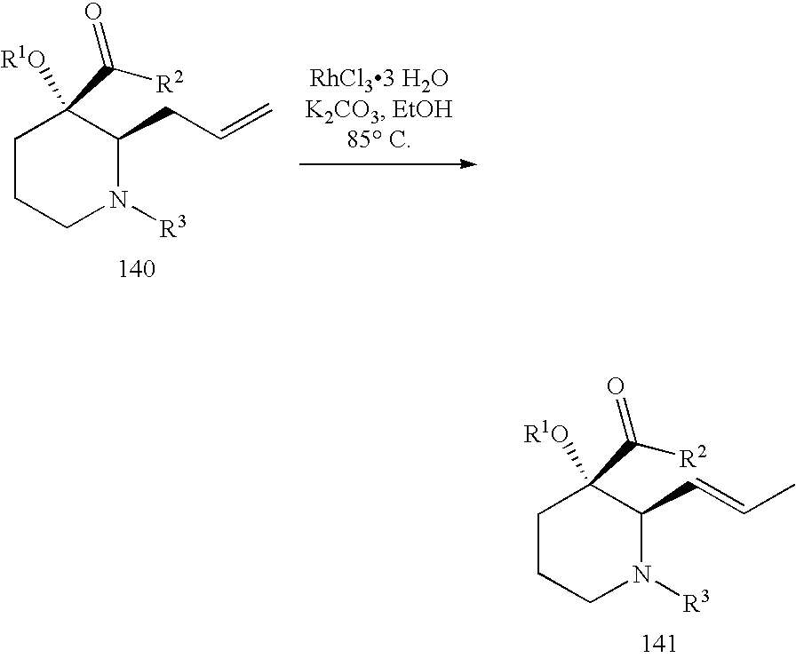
C1CCN([R3])C(C=CC)C1([R1O])C([R2])=O.C1CCN([R3])C(CC=C)C1([R1O])C([R2])=O
